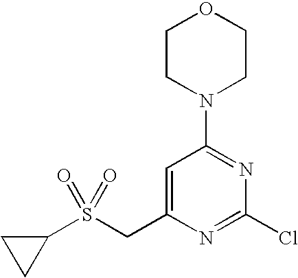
C1CN(C2=NC(Cl)=NC(CS(=O)(=O)C3CC3)=C2)CCO1
